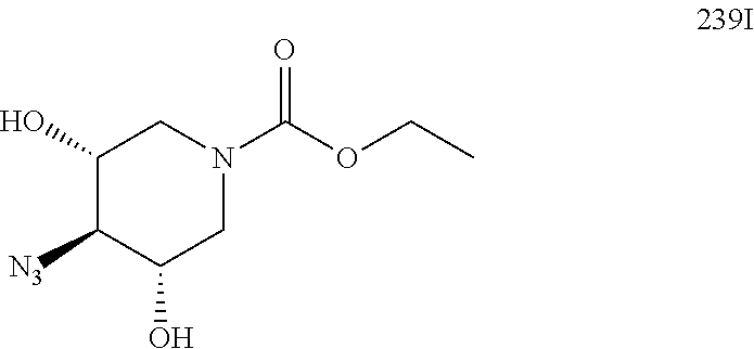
C1(O)C([N3])C(O)CN(C(OCC)=O)C1
